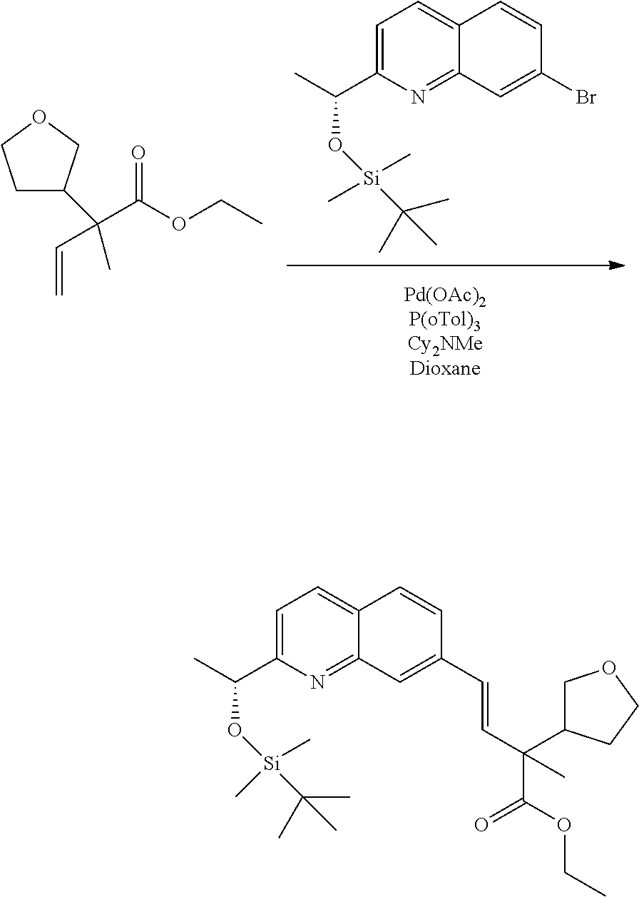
C1COCC1C(C=C)(C(OCC)=O)C.C1=C(C(C)O[Si](C)(C)C(C)(C)C)N=C2C(=C1)C=CC(Br)=C2.C1OCCC1C(C=CC1=CC2=NC(C(C)O[Si](C)(C)C(C)(C)C)=CC=C2C=C1)(C(OCC)=O)C
